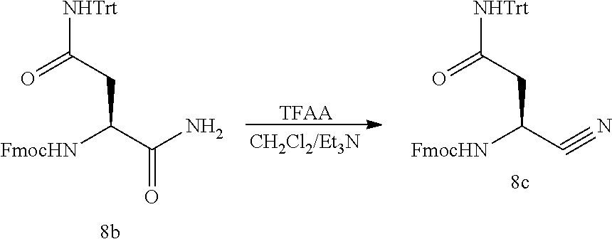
[TFAA].O=C(CC([FmocHN])C(N)=O)[NHTrt].O=C(CC([FmocHN])C#N)[NHTrt]
